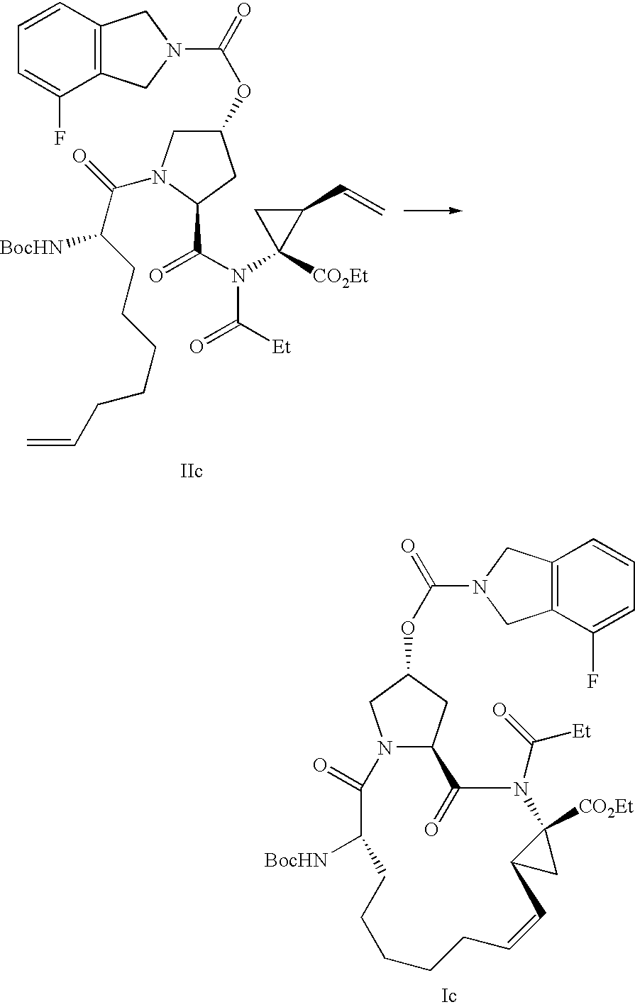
N1(C(=O)OC2CN(C(C(CCCCCC=C)[BocHN])=O)C(C(N(C3([CO2Et])CC3C=C)C([Et])=O)=O)C2)CC2=C(C1)C(F)=CC=C2.N12C(CC(OC(=O)N3CC4=C(C3)C=CC=C4F)C1)C(=O)N(C(=O)[Et])C1([CO2Et])C(C1)C=CCCCCCC([BocHN])C2=O
